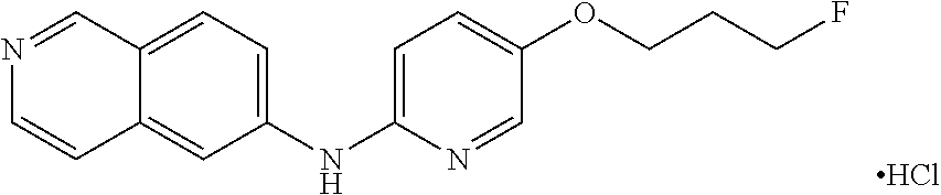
N1=CC2=CC=C(NC3=CC=C(OCCCF)C=N3)C=C2C=C1.Cl
